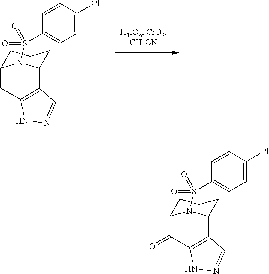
C1C2N(S(=O)(C3=CC=C(Cl)C=C3)=O)C(CC1)C1=C(C2)NN=C1.C1C2N(S(=O)(C3=CC=C(Cl)C=C3)=O)C(CC1)C1=C(C2=O)NN=C1
